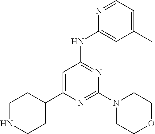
N1=CC=C(C)C=C1NC1=NC(N2CCOCC2)=NC(C2CCNCC2)=C1
